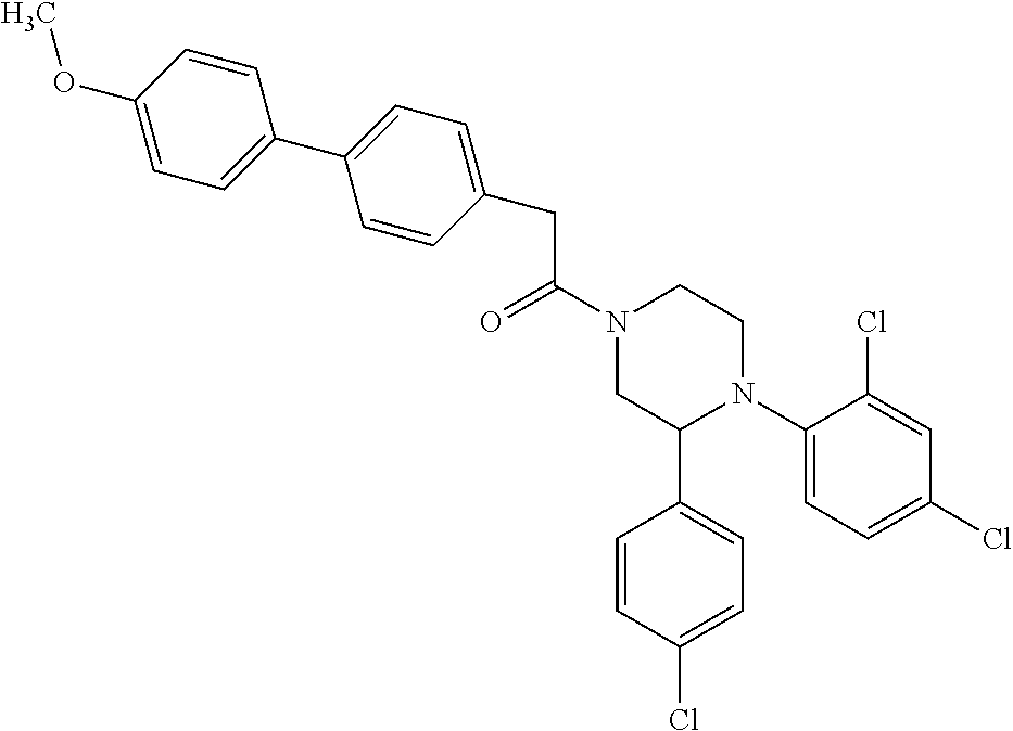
C(C(N1CC(C2=CC=C(Cl)C=C2)N(C2=CC=C(Cl)C=C2Cl)CC1)=O)C1=CC=C(C2=CC=C(OC)C=C2)C=C1
